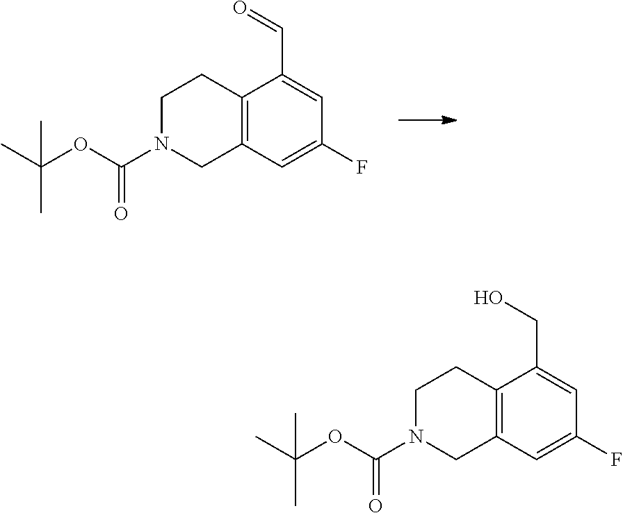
C1N(C(OC(C)(C)C)=O)CC2=C(C1)C(C=O)=CC(F)=C2.C1N(C(OC(C)(C)C)=O)CC2=C(C1)C(CO)=CC(F)=C2
